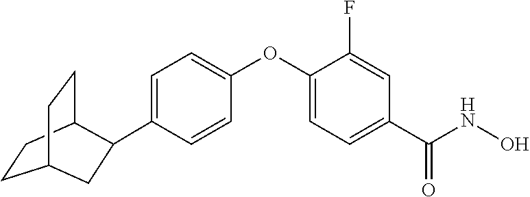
C1=C(C2C3CCC(CC3)C2)C=CC(OC2=CC=C(C(NO)=O)C=C2F)=C1
